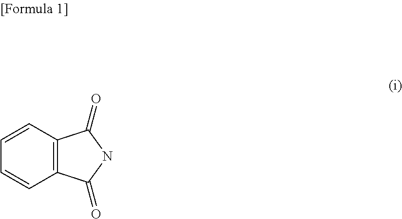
C1=CC2=C(C=C1)C(=O)NC2=O
